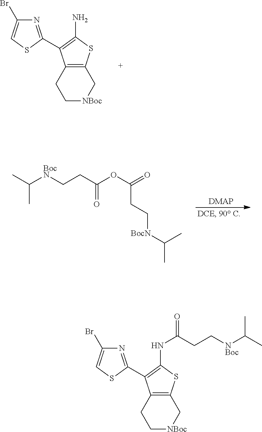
C1(Br)=CSC(C2=C(N)SC3=C2CC[NBoc]C3)=N1.C([BocN]CCC(OC(=O)CC[BocN]C(C)C)=O)(C)C.C1(Br)=CSC(C2=C(NC(CC[NBoc]C(C)C)=O)SC3=C2CC[NBoc]C3)=N1
